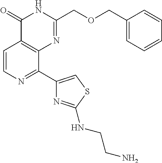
C1=CN=C(C2=CSC(NCCN)=N2)C2=C1C(=O)NC(COCC1=CC=CC=C1)=N2
